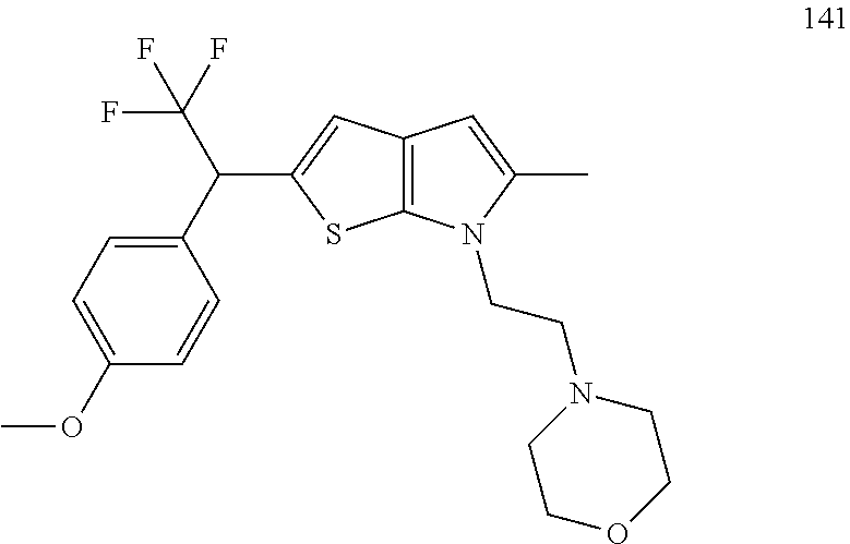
C1(C(C2=CC3=C(S2)N(CCN2CCOCC2)C(C)=C3)C(F)(F)F)=CC=C(OC)C=C1
